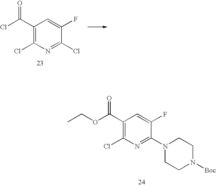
ClC(C1=C(Cl)N=C(Cl)C(F)=C1)=O.O(C(C1=C(Cl)N=C(N2CCN([Boc])CC2)C(F)=C1)=O)CC
